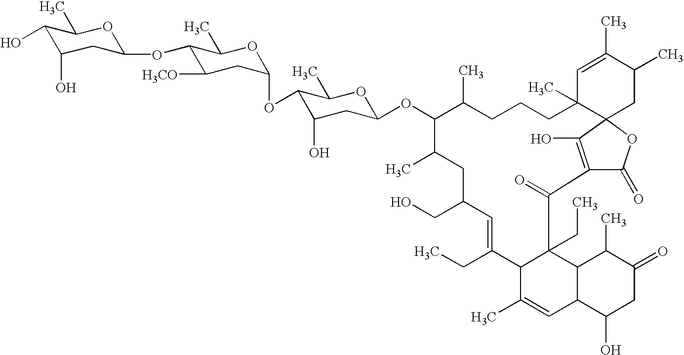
C1=C(C)C2C(CC)(C3C1C(O)CC(=O)C3C)C(=O)C1=C(O)C3(C(C)(CCCC(C)C(OC4OC(C)C(OC5CC([H3CO])C(OC6CC(O)C(O)C(C)O6)C(C)O5)C(O)C4)C(C)CC(CO)C=C2CC)C=C(C)C(C)C3)OC1=O
